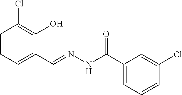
C1=CC=C(C=NNC(C2=CC=CC(Cl)=C2)=O)C(O)=C1Cl
